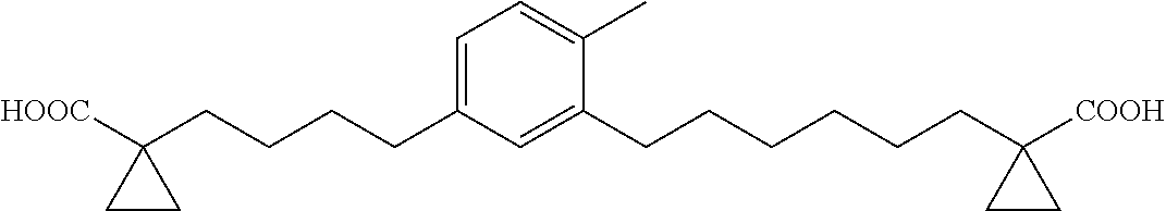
C1=C(CCCCC2([HOOC])CC2)C=C(CCCCCCC2([COOH])CC2)C(C)=C1
